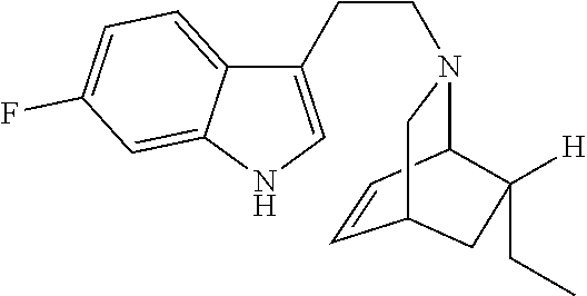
C12=CC=C(F)C=C1NC=C2CCN1C2C=CC(C1)CC2([H])CC
